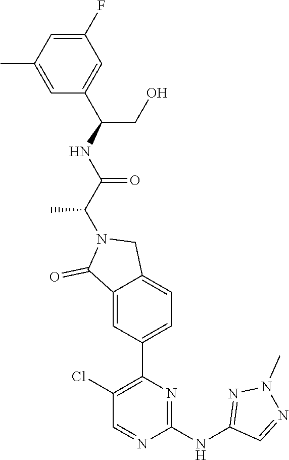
C1=C(C)C=C(F)C=C1C(NC(C(N1C(=O)C2=CC(C3=C(Cl)C=NC(NC4=NN(C)N=C4)=N3)=CC=C2C1)C)=O)CO
